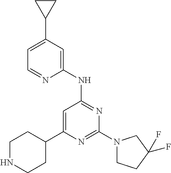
C1=C(C2CCNCC2)N=C(N2CCC(F)(F)C2)N=C1NC1=CC(C2CC2)=CC=N1
